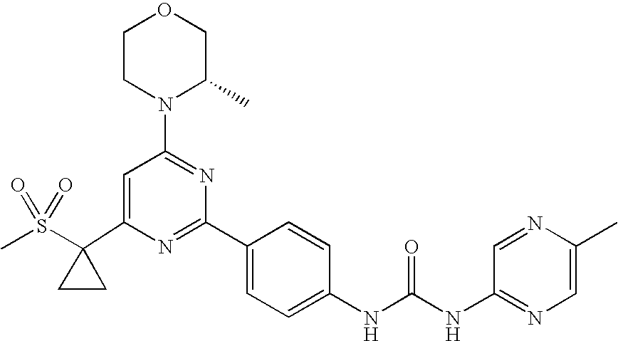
C1(C2(S(C)(=O)=O)CC2)=CC(N2C(C)COCC2)=NC(C2=CC=C(NC(=O)NC3=NC=C(C)N=C3)C=C2)=N1
